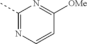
C1(C)=NC=CC([OMe])=N1
